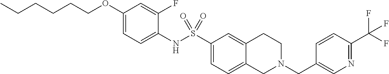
C1(OCCCCCC)=CC=C(NS(C2=CC=C3C(=C2)CCN(CC2=CN=C(C(F)(F)F)C=C2)C3)(=O)=O)C(F)=C1
